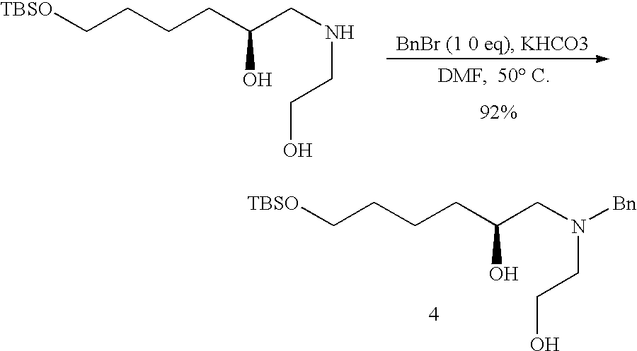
[TBSO]CCCCC(CNCCO)O.[DMF].[50 C].[TBSO]CCCCC(CN(CCO)[Bn])O
